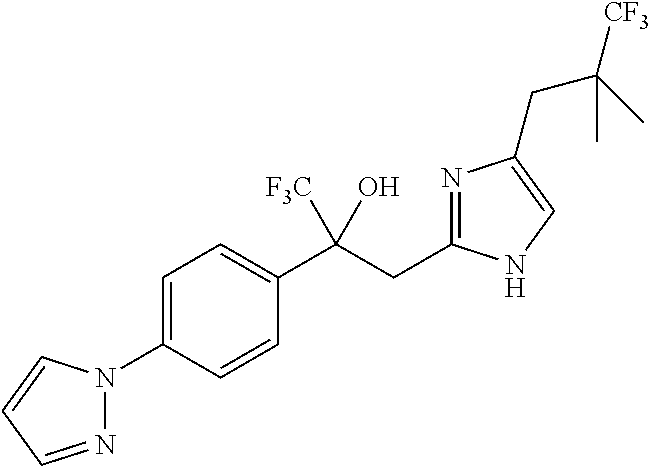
C1=C(N2N=CC=C2)C=CC(C(CC2=NC(CC([CF3])(C)C)=CN2)([F3C])O)=C1
